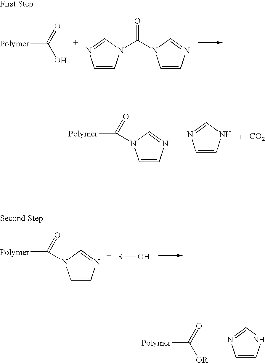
[Polymer]C(=O)O.C1=CN(C(N2C=CN=C2)=O)C=N1.C1=CN=CN1C([Polymer])=O.C1=CNC=N1.[CO2].C1=CN=CN1C([Polymer])=O.[R]O.[Polymer]C(=O)[OR].C1=CNC=N1
